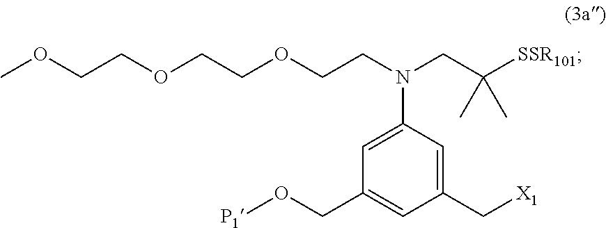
O(CC1=CC(C[X1])=CC(N(CC([SSR101])(C)C)CCOCCOCCOC)=C1)[P1]
